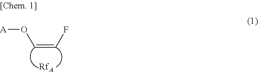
C(=CF)O[A].[RfA]
